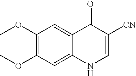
C1(OC)=C(OC)C=C2C(=C1)C(=O)C([CN])=CN2
